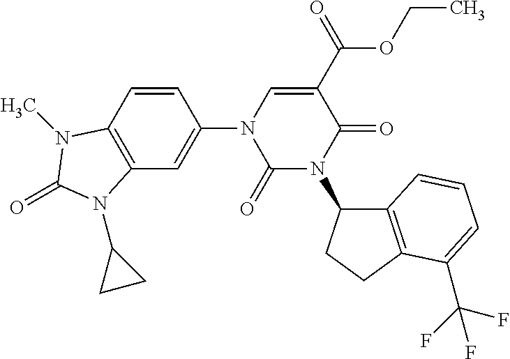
C12=C(C=CC(N3C(=O)N(C4C5=C(CC4)C(C(F)(F)F)=CC=C5)C(=O)C(C(OCC)=O)=C3)=C1)N(C)C(=O)N2C1CC1
